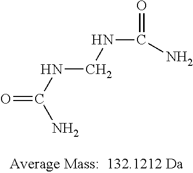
O=C(N)NCNC(N)=O
